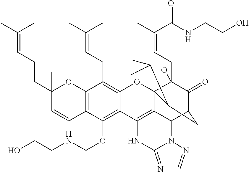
C12=C(C(OCNCCO)=C3C(=C1CC=C(C)C)OC14C(CC=C(C)C(NCCO)=O)(O)C(=O)C(CC1C(C)C)C1C4=C3NC3=NC=NN13)C=CC(CCC=C(C)C)(C)O2
